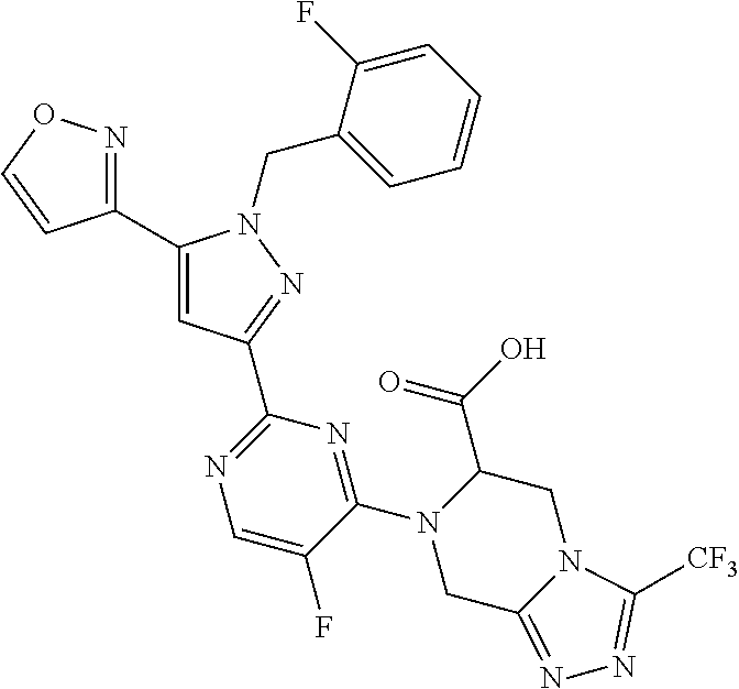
C1(C2=CC(C3=NC=C(F)C(N4CC5=NN=C([CF3])N5CC4C(=O)O)=N3)=NN2CC2=CC=CC=C2F)=NOC=C1
